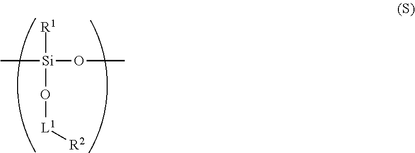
[R1][Si](O[L1][R2])(OC)C
